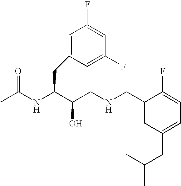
CC(NC(C(CNCC1=CC(CC(C)C)=CC=C1F)O)CC1=CC(F)=CC(F)=C1)=O
